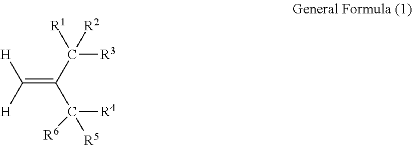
[H]C([H])=C(C([R1])([R2])[R3])C([R5])([R4])[R6]
